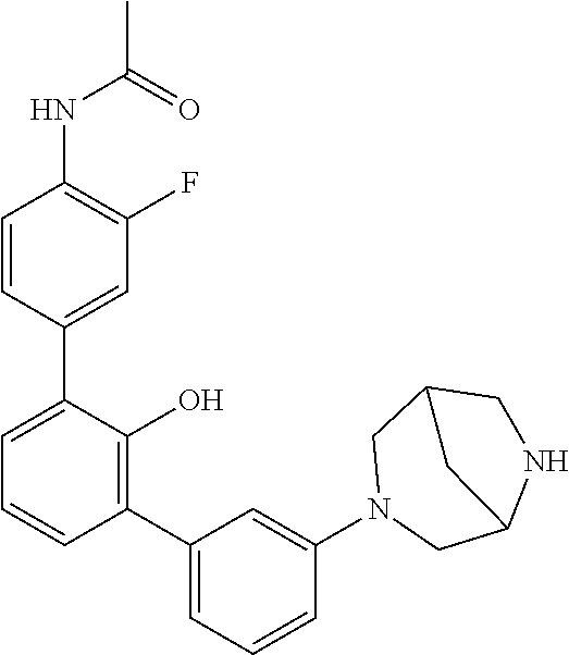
CC(=O)NC1=C(F)C=C(C2=CC=CC(C3=CC=CC(N4CC5NCC(C4)C5)=C3)=C2O)C=C1
